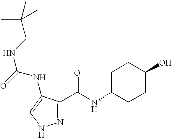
C1C(NC(=O)C2=NNC=C2NC(=O)NCC(C)(C)C)CCC(O)C1
